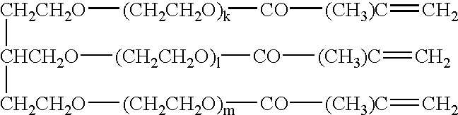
[CH2CH2O]([CHCH2O]([CH2CH2O][(CH2CH2O)m][CO][(CH3)C]=C)[(CH2CH2O)l][CO][(CH3)C]=C)[(CH2CH2O)k][CO][(CH3)C]=C
